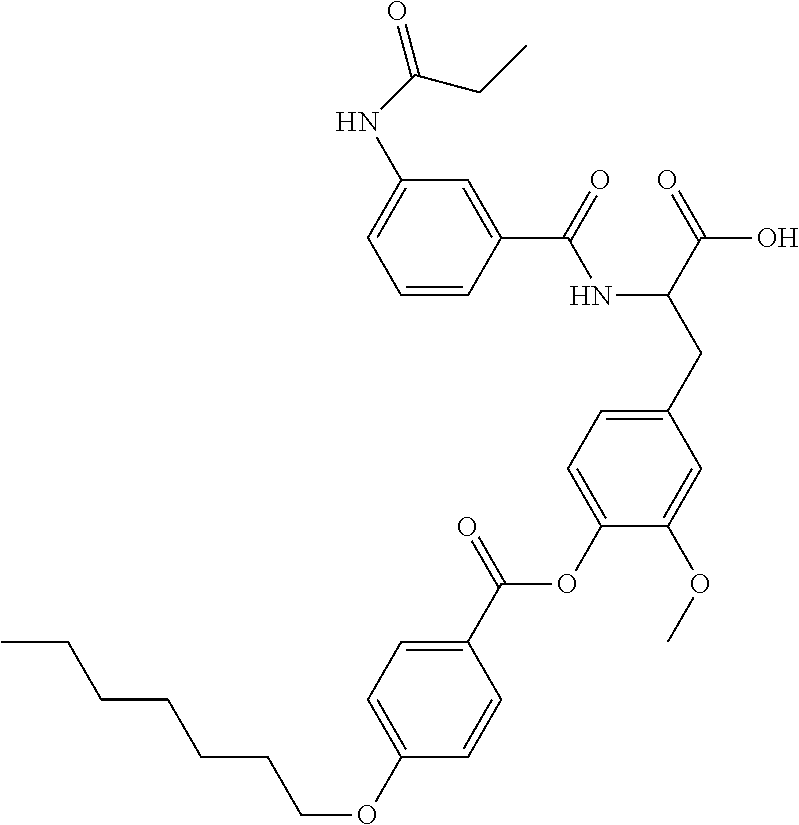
C1=CC(C(=O)NC(CC2=CC=C(OC(C3=CC=C(OCCCCCCC)C=C3)=O)C(OC)=C2)C(=O)O)=CC(NC(=O)CC)=C1
